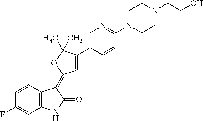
C1=CC2=C(C=C1F)NC(=O)C2=C1C=C(C2=CN=C(N3CCN(CCO)CC3)C=C2)C(C)(C)O1
